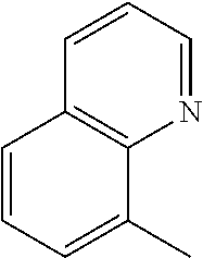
N1=CC=CC2=C1C(C)=CC=C2
